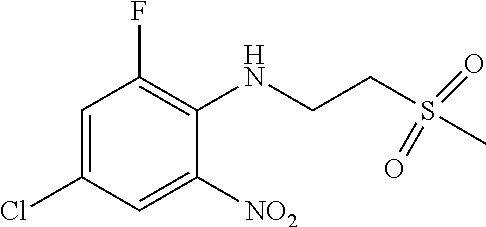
C1=C(Cl)C=C([NO2])C(NCCS(C)(=O)=O)=C1F
